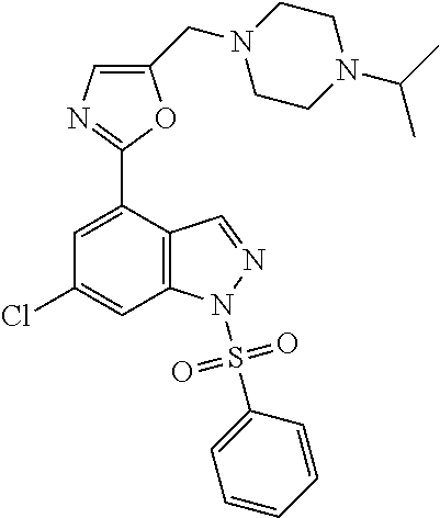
C1CN(CC2=CN=C(C3=CC(Cl)=CC4=C3C=NN4S(C3=CC=CC=C3)(=O)=O)O2)CCN1C(C)C
